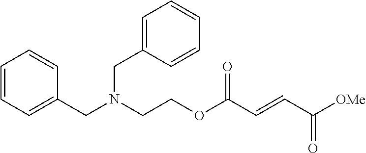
C(N(CCOC(C=CC([OMe])=O)=O)CC1=CC=CC=C1)C1=CC=CC=C1
